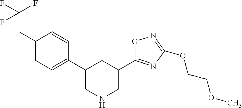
C1(CC(F)(F)F)=CC=C(C2CNCC(C3=NC(OCCOC)=NO3)C2)C=C1
